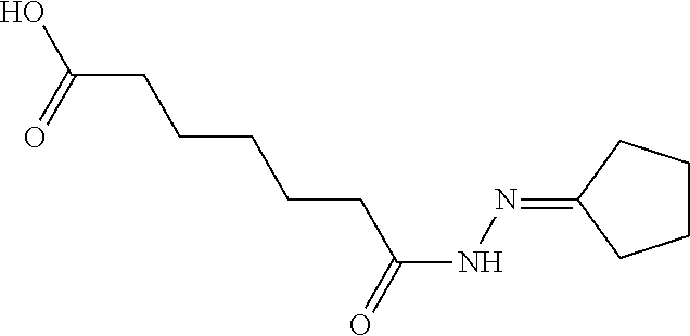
C1(=NNC(=O)CCCCCC(O)=O)CCCC1
